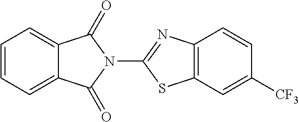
C1=CC=C2C(=C1)C(=O)N(C1=NC3=C(S1)C=C([CF3])C=C3)C2=O
